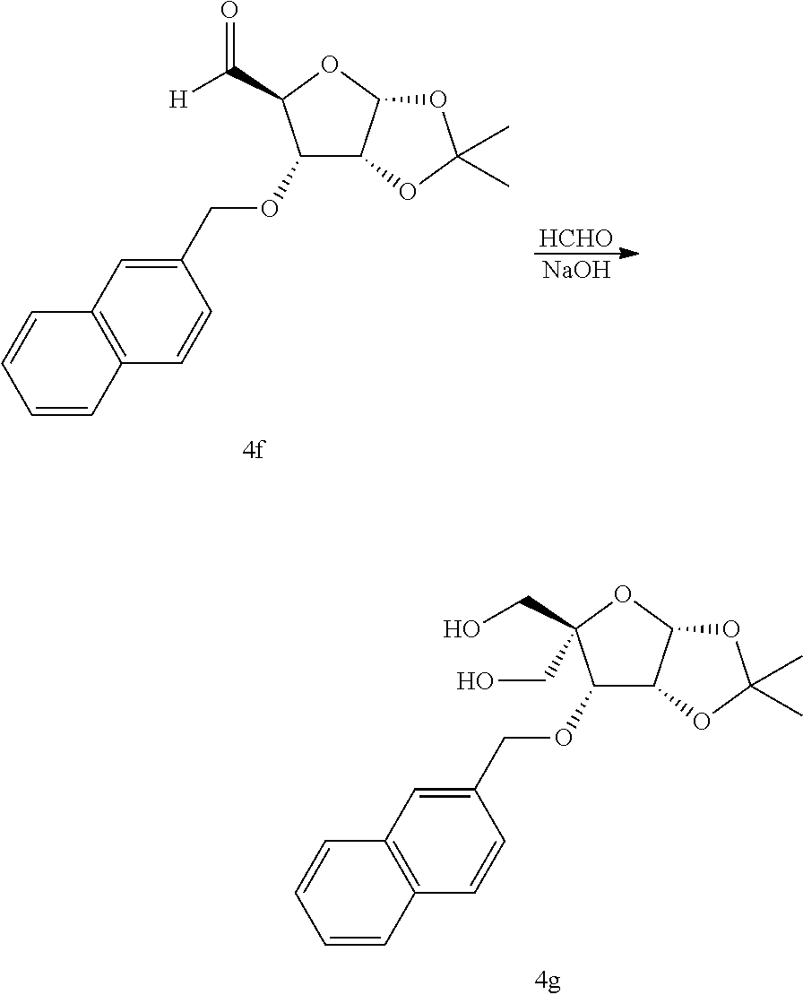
[HCHO].[NaOH].O(C1C2C(OC1C([H])=O)OC(C)(C)O2)CC1=CC2=C(C=C1)C=CC=C2.O(C1C2C(OC1(CO)CO)OC(C)(C)O2)CC1=CC2=C(C=C1)C=CC=C2
